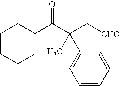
C1CCCC(C(C(C[CHO])(C)C2=CC=CC=C2)=O)C1
